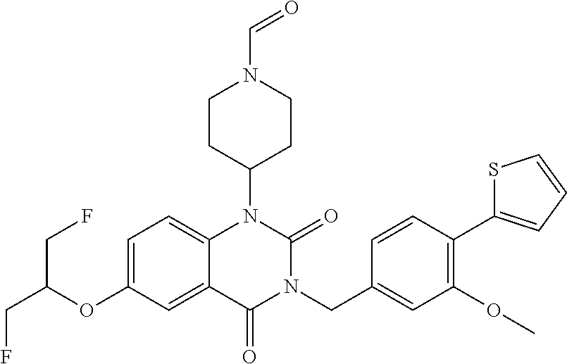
C1=C(OC(CF)CF)C=C2C(=C1)N(C1CCN(C=O)CC1)C(=O)N(CC1=CC(OC)=C(C3=CC=CS3)C=C1)C2=O
